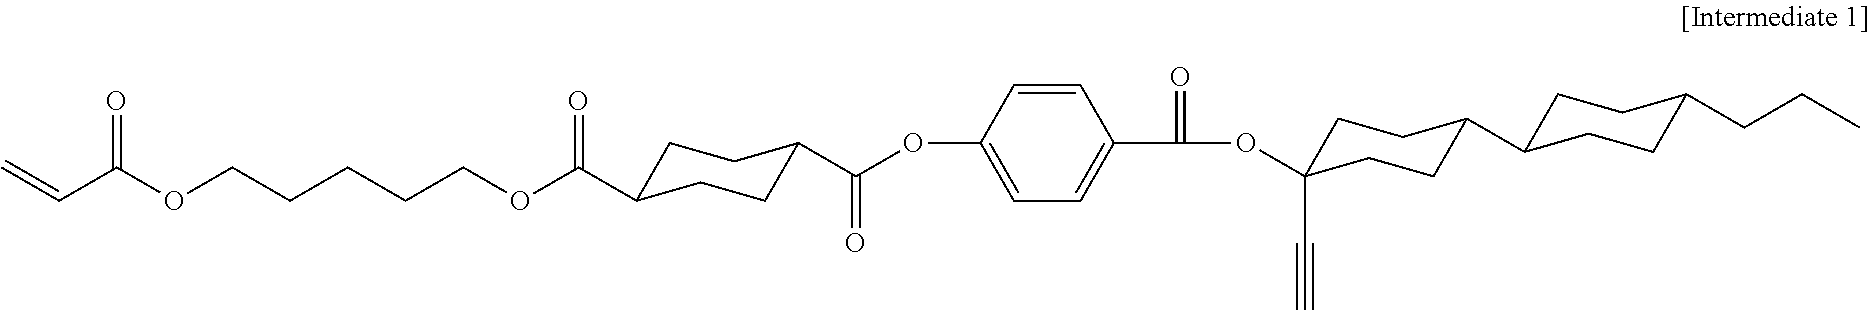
C1C(C(OCCCCCOC(C=C)=O)=O)CCC(C(OC2=CC=C(C(OC3(C#C)CCC(C4CCC(CCC)CC4)CC3)=O)C=C2)=O)C1
